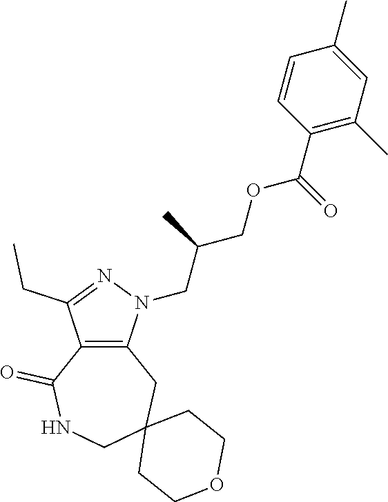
C12=C(N(CC(COC(C3=C(C)C=C(C)C=C3)=O)C)N=C1CC)CC1(CNC2=O)CCOCC1
